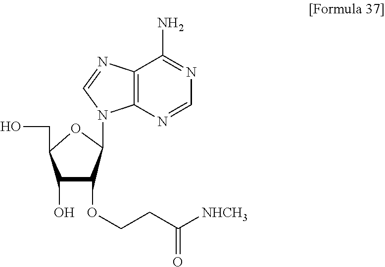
C1(O)C(OCCC([NHCH3])=O)C(N2C3=C(C(N)=NC=N3)N=C2)OC1CO
